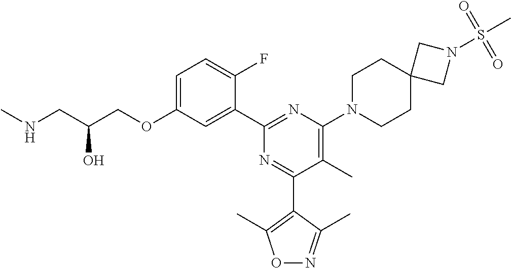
C1=C(OCC(CNC)O)C=C(C2=NC(N3CCC4(CC3)CN(S(C)(=O)=O)C4)=C(C)C(C3=C(C)ON=C3C)=N2)C(F)=C1
